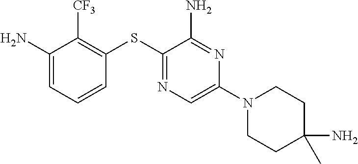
C1(N)=CC=CC(SC2=NC=C(N3CCC(N)(C)CC3)N=C2N)=C1[CF3]
